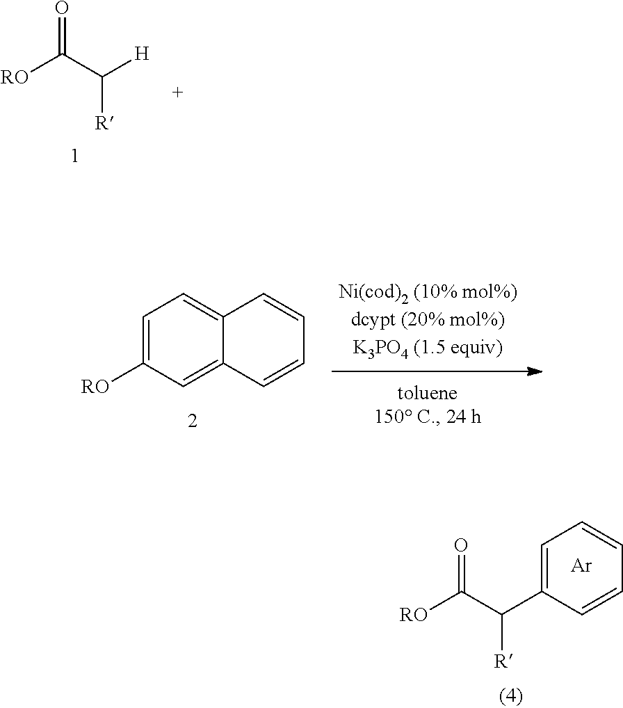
[R]C(C([RO])=O)[H].[RO]C(C(C1=CC=CC=C1)[R])=O.[Ar].[RO]C1=CC=C2C(=C1)C=CC=C2
